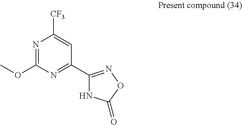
N1=C(OC)N=C(C2=NOC(=O)N2)C=C1[CF3]
